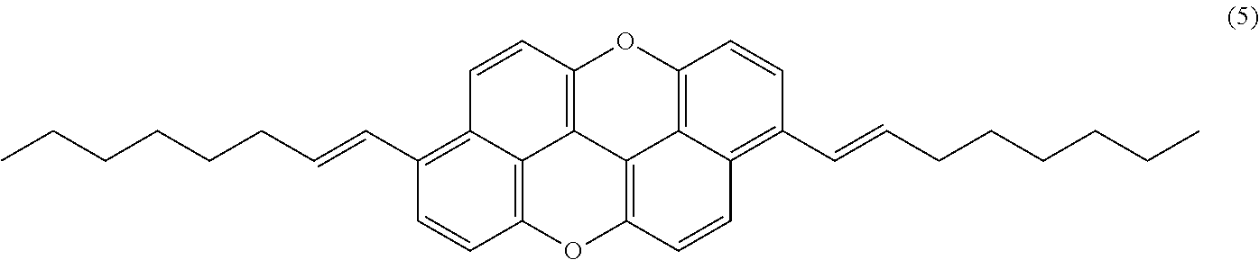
C12=C(C=CCCCCCC)C=CC3=C1C1=C(C=C2)OC2=C4C1=C(O3)C=CC4=C(C=CCCCCCC)C=C2
